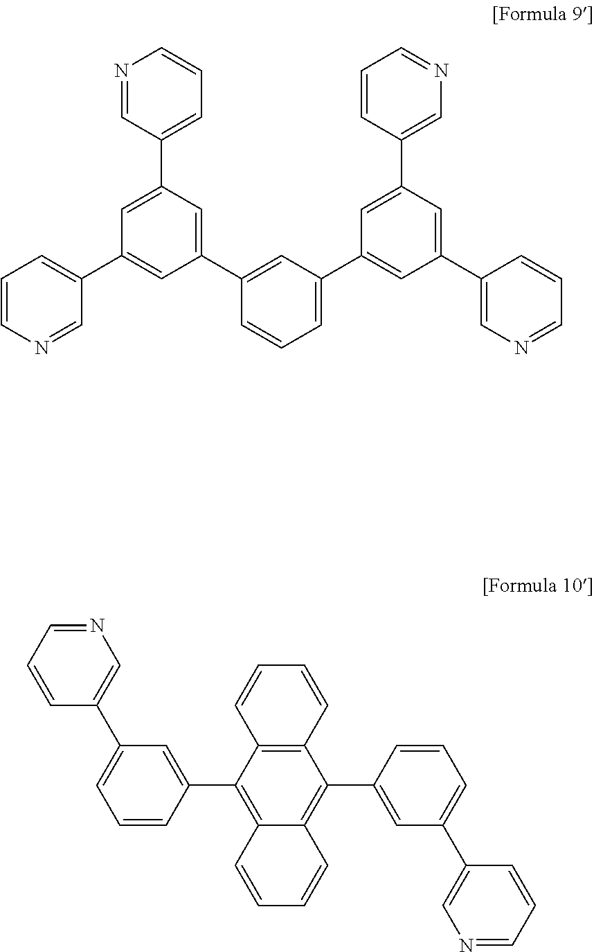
N1=CC(C2=CC(C3=CC=CN=C3)=CC(C3=CC(C4=CC(C5=CN=CC=C5)=CC(C5=CN=CC=C5)=C4)=CC=C3)=C2)=CC=C1.C12=C(C=CC=C1)C(C1=CC(C3=CN=CC=C3)=CC=C1)=C1C(=C2C2=CC(C3=CN=CC=C3)=CC=C2)C=CC=C1
